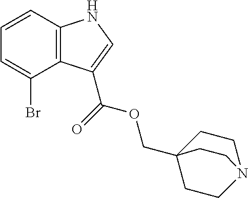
C12=C(C=CC=C1Br)NC=C2C(=O)OCC12CCN(CC1)CC2
